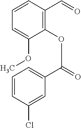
C1=CC(C=O)=C(OC(C2=CC=CC(Cl)=C2)=O)C(OC)=C1
